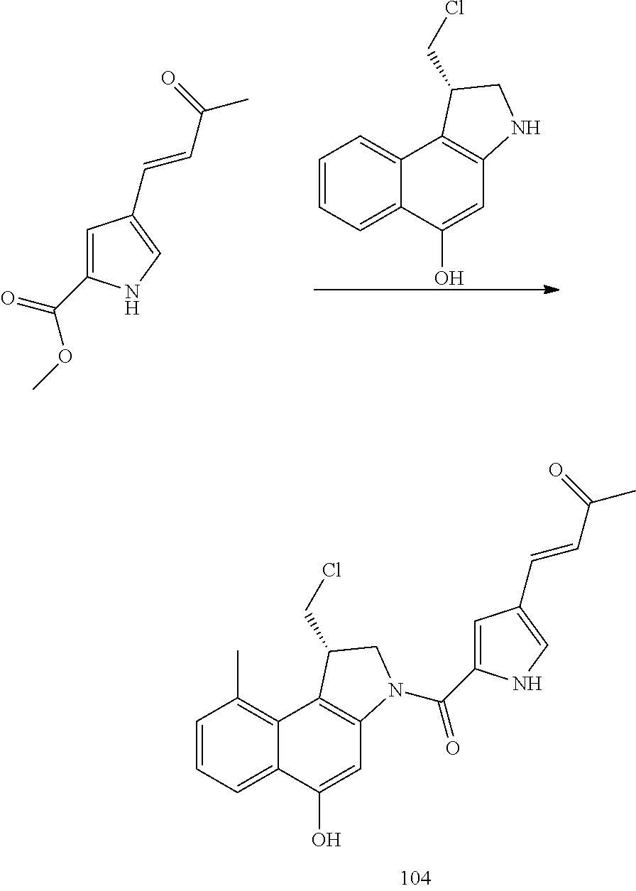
C1=C(C(=O)OC)NC=C1C=CC(C)=O.C1=CC=C2C(=C1)C1=C(C=C2O)NCC1CCl.C1=C(C(N2C3=C(C4=C(C)C=CC=C4C(O)=C3)C(CCl)C2)=O)NC=C1C=CC(C)=O
